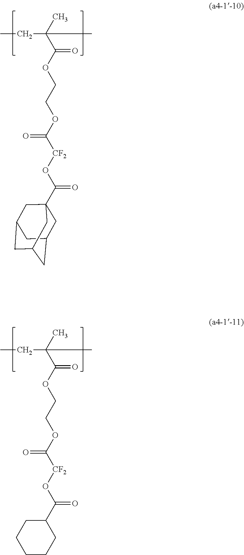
CCC(C)(C)C(=O)OCCOC([CF2]OC(=O)C12CC3CC(CC(C1)C3)C2)=O.CCC(C)(C)C(=O)OCCOC([CF2]OC(=O)C1CCCCC1)=O
